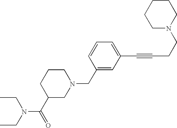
C1(C(=O)N(CC)CC)CN(CC2=CC(C#CCCN3CCCCC3)=CC=C2)CCC1
